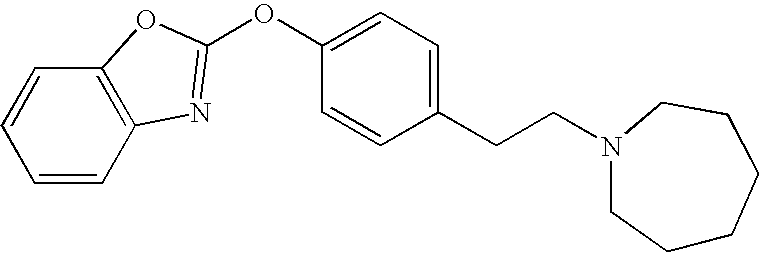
C1=CC2=C(C=C1)OC(OC1=CC=C(CCN3CCCCCC3)C=C1)=N2
